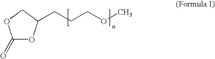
C1(=O)OC(CCCOC)CO1
